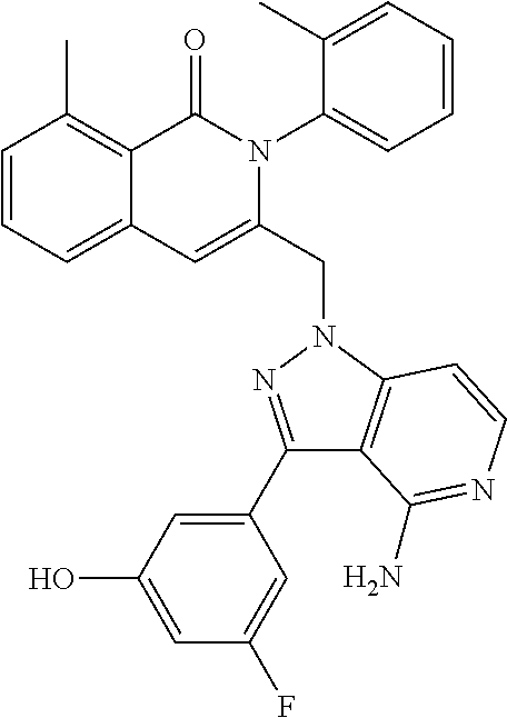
C1=CC=C2C(=C1C)C(=O)N(C1=CC=CC=C1C)C(CN1C3=C(C(C4=CC(O)=CC(F)=C4)=N1)C(N)=NC=C3)=C2
